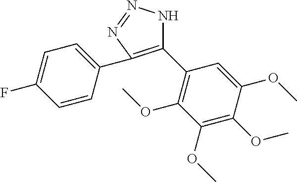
C1(C2=C(OC)C(OC)=C(OC)C(OC)=C2)=C(C2=CC=C(F)C=C2)N=NN1
